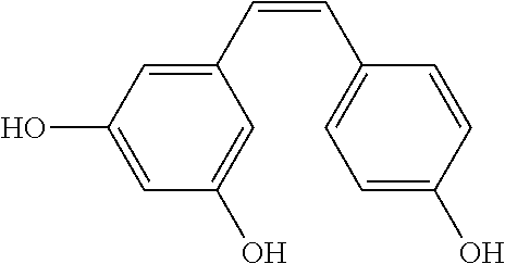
C1(C=CC2=CC=C(O)C=C2)=CC(O)=CC(O)=C1
